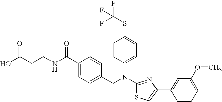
N(C1=NC(C2=CC(OC)=CC=C2)=CS1)(CC1=CC=C(C(NCCC(O)=O)=O)C=C1)C1=CC=C(SC(F)(F)F)C=C1
